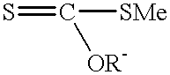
C([SMe])(=S)[OR-]
